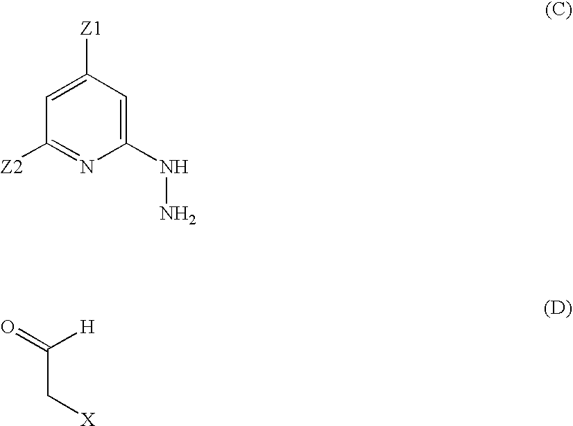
C1(NN)=CC([Z1])=CC([Z2])=N1.C(C[X])(=O)[H]
